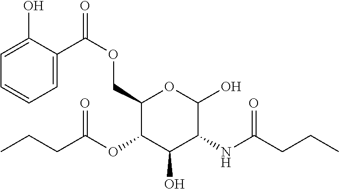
O(CC1C(OC(=O)CCC)C(O)C(NC(=O)CCC)C(O)O1)C(C1=CC=CC=C1O)=O
